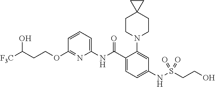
C1(OCCC([F3C])O)=NC(NC(C2=CC=C(NS(CCO)(=O)=O)C=C2N2CCC3(CC2)CC3)=O)=CC=C1
